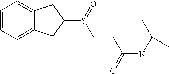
C1=CC=C2C(=C1)CC(S(CCC(NC(C)C)=O)=O)C2
